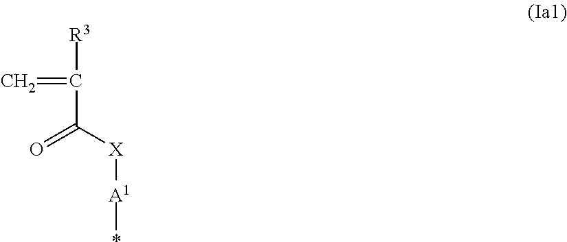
C=C([R3])C([X][A1]*)=O
